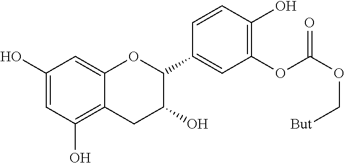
C1=C(O)C=C2C(=C1O)CC(O)C(C1=CC(OC(=O)OC[But])=C(O)C=C1)O2
